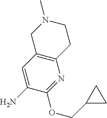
N1(C)CC2=C(CC1)N=C(OCC1CC1)C(N)=C2
